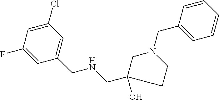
C1=C(Cl)C=C(CNCC2(O)CN(CC3=CC=CC=C3)CC2)C=C1F
